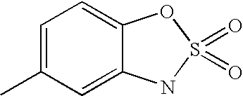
C12=CC(C)=CC=C1OS(=O)(=O)N2
